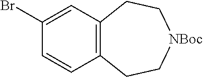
C1=CC2=C(C=C1Br)CC[NBoc]CC2
